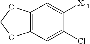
C1(Cl)=CC2=C(C=C1[X11])OCO2
